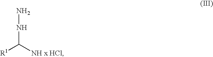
[R1]C([NH x HCl])NN
